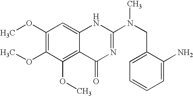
C1(OC)=C(OC)C(OC)=C2C(=C1)NC(N(CC1=CC=CC=C1N)C)=NC2=O
